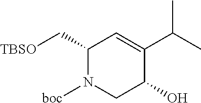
C1(C[TBSO])N([boc])CC(O)C(C(C)C)=C1
